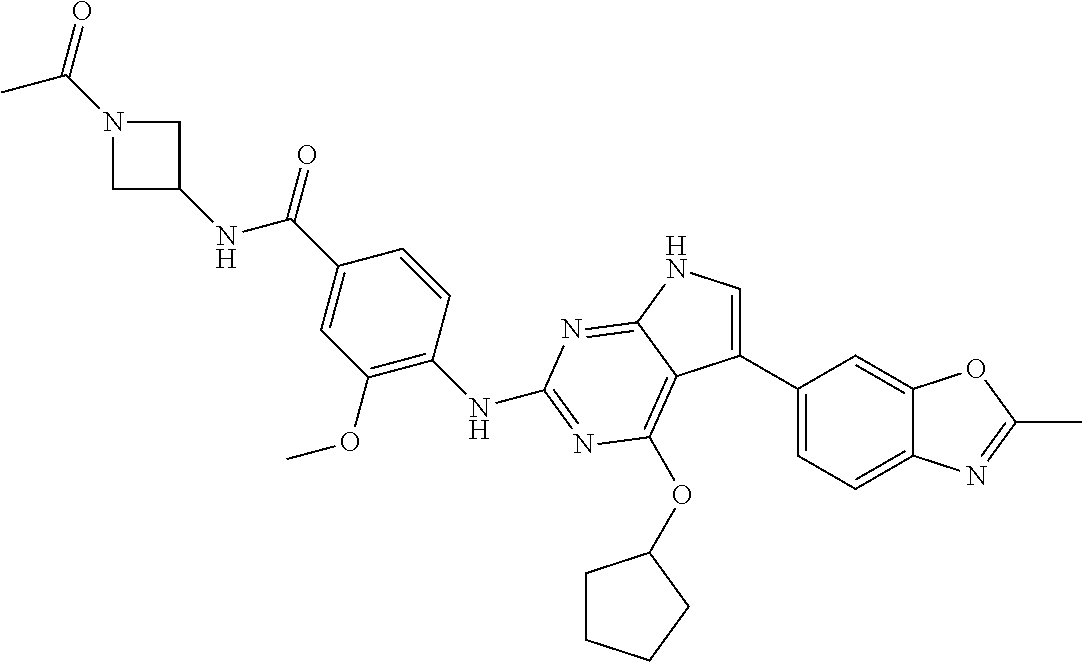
N(C(=O)C1=CC(OC)=C(NC2=NC(OC3CCCC3)=C3C(C4=CC=C5C(=C4)OC(C)=N5)=CNC3=N2)C=C1)C1CN(C(=O)C)C1
